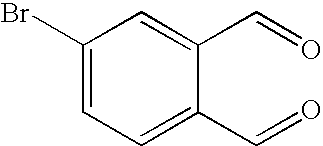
C1(Br)=CC=C(C=O)C(C=O)=C1
